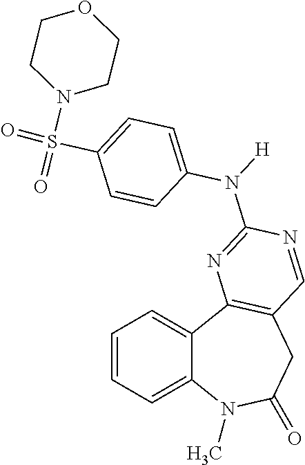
C1=CC=C2C(=C1)C1=C(CC(=O)N2C)C=NC(N([H])C2=CC=C(S(=O)(=O)N3CCOCC3)C=C2)=N1
